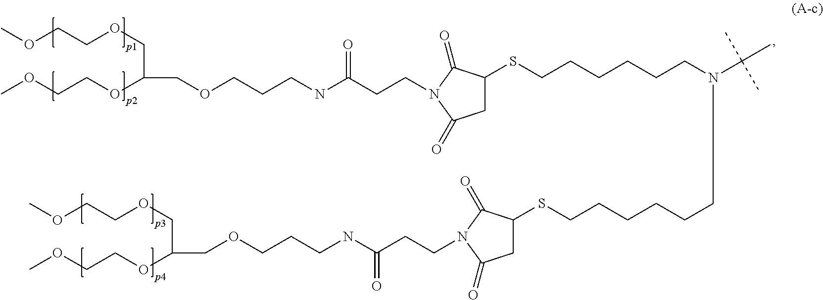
COCCOCC(OCCOC)COCCCNC(=O)CCN1C(=O)C(SCCCCCCN(C(C)(C)C)CCCCCCSC2CC(=O)N(CCC(NCCCOCC(COCCOC)OCCOC)=O)C2=O)CC1=O
